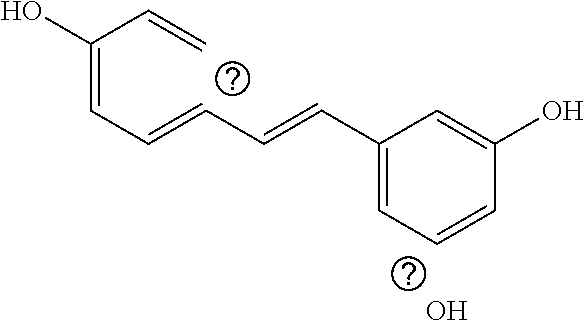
C(=CC=CC=CC1=CC=CC(O)=C1)(C=C)O.O
